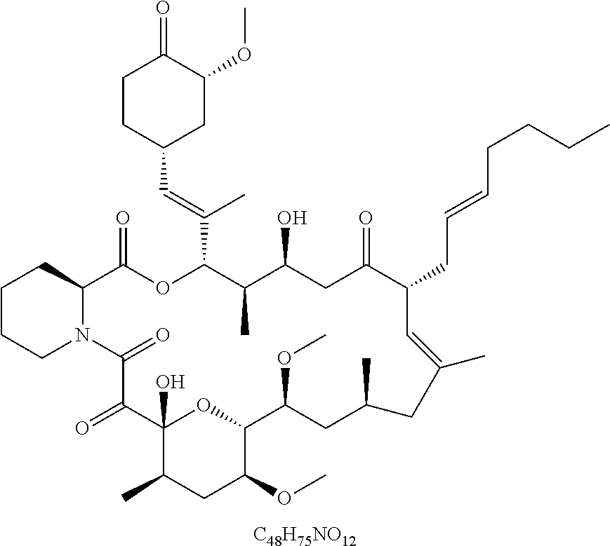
[C48H75NO12].C1CCN2C(C1)C(=O)OC(C(=CC1CC(OC)C(=O)CC1)C)C(C)C(O)CC(=O)C(CC=CCCCC)C=C(C)CC(C)CC(OC)C1OC(O)(C(=O)C2=O)C(C)CC1OC
